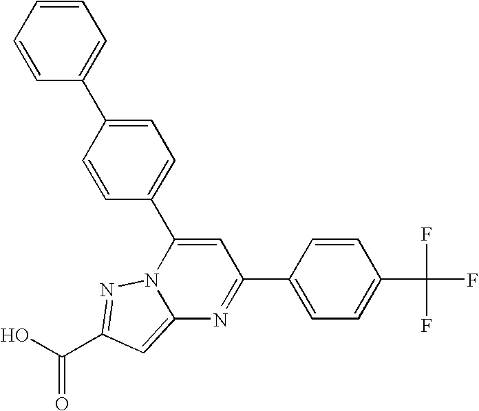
O=C(O)C1=NN2C(=C1)N=C(C1=CC=C(C(F)(F)F)C=C1)C=C2C1=CC=C(C2=CC=CC=C2)C=C1
